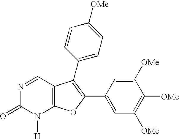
N1=CC2=C(N([H])C1=O)OC(C1=CC([OMe])=C([OMe])C([OMe])=C1)=C2C1=CC=C([OMe])C=C1
